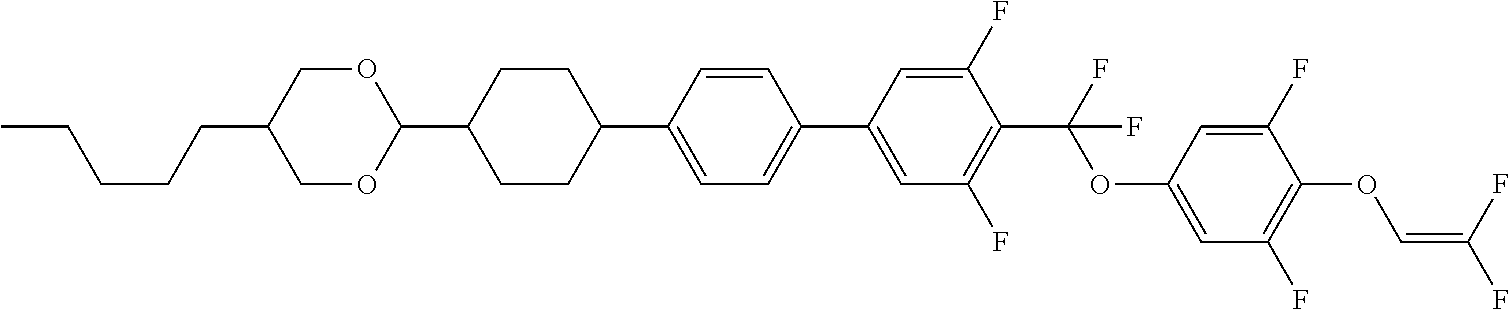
C1OC(C2CCC(C3=CC=C(C4=CC(F)=C(C(OC5=CC(F)=C(OC=C(F)F)C(F)=C5)(F)F)C(F)=C4)C=C3)CC2)OCC1CCCCC
